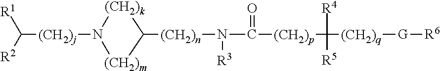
C([(CH2)j]N1[(CH2)k]C([(CH2)n]N(C([(CH2)p]C([(CH2)q][G][R6])([R4])[R5])=O)[R3])[(CH2)m]1)([R1])[R2]
